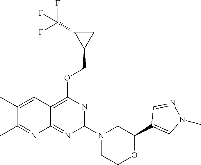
O(C1=C2C(=NC(N3CCOC(C4=CN(C)N=C4)C3)=N1)N=C(C)C(C)=C2)CC1CC1C(F)(F)F
